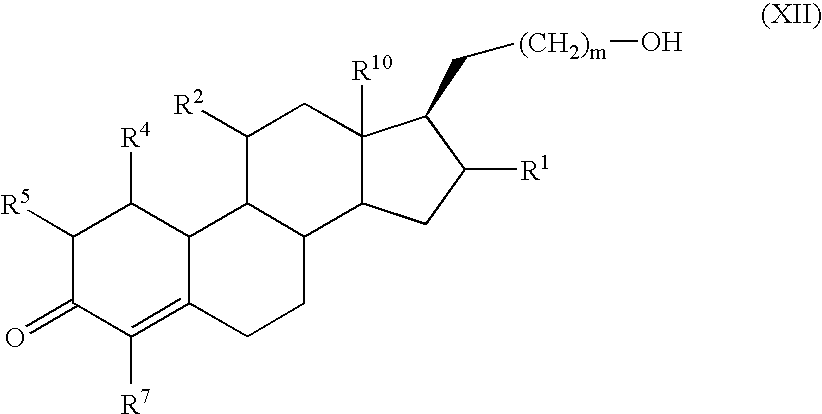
C12=C([R7])C(=O)C([R5])C([R4])C1C1C(CC2)C2C([R10])(CC1[R2])C(C[(CH2)m]O)C([R1])C2
